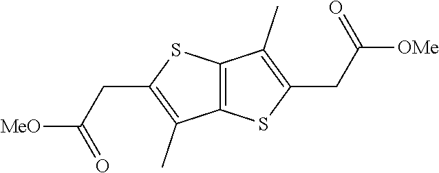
C12=C(SC(CC([OMe])=O)=C1C)C(C)=C(CC([MeO])=O)S2
